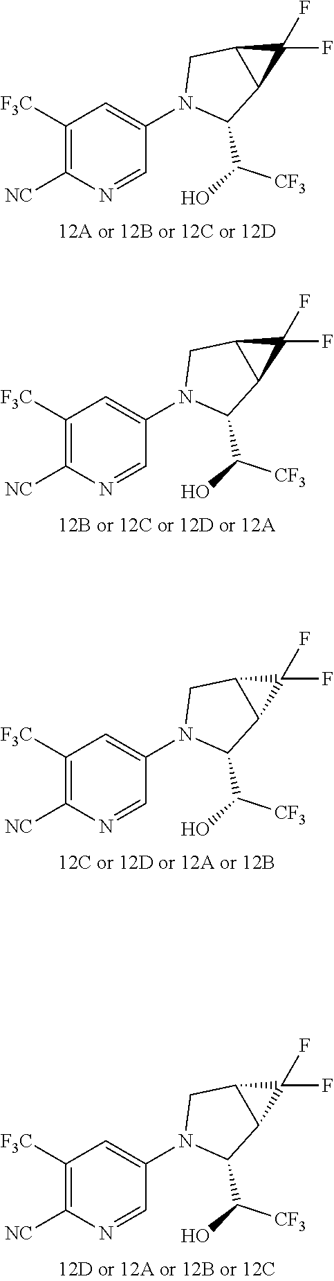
C1=C(N2C(C(O)[CF3])C3C(C2)C3(F)F)C=NC([NC])=C1[F3C].C1=C(N2C(C(O)[CF3])C3C(C2)C3(F)F)C=NC([NC])=C1[F3C].C1=C(N2C(C(O)[CF3])C3C(C2)C3(F)F)C=NC([NC])=C1[F3C].C1=C(N2C(C(O)[CF3])C3C(C2)C3(F)F)C=NC([NC])=C1[F3C]
